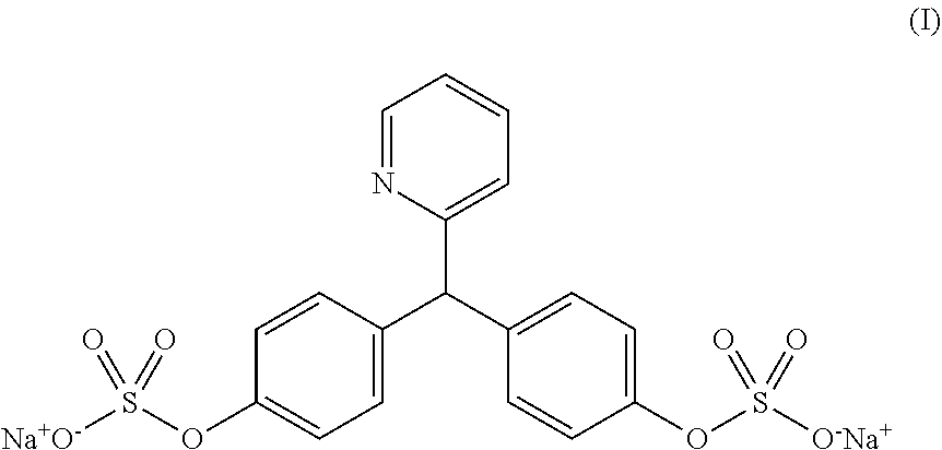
[Na+O-]S(OC1=CC=C(C(C2=CC=CC=N2)C2=CC=C(OS(=O)([O-Na+])=O)C=C2)C=C1)(=O)=O
